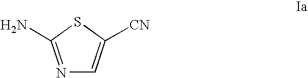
N1=C(N)SC([CN])=C1
